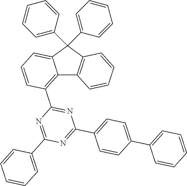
C12=C(C3=NC(C4=CC=C(C5=CC=CC=C5)C=C4)=NC(C4=CC=CC=C4)=N3)C=CC=C1C(C1=CC=CC=C1)(C1=CC=CC=C1)C1=C2C=CC=C1
